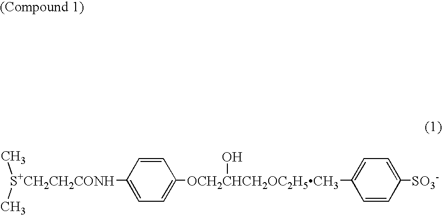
C1=CC([S+CH2CH2CONH](C)C)=CC=C1[OCH2CHCH2OC2H5CH3](C1=CC=C([SO3-])C=C1)O
